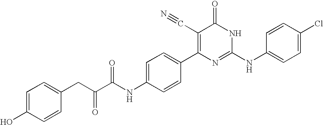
C1=CC(C2=C(C#N)C(=O)NC(NC3=CC=C(Cl)C=C3)=N2)=CC=C1NC(C(CC1=CC=C(O)C=C1)=O)=O
